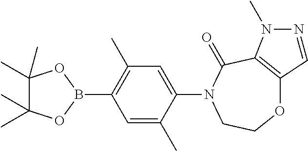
O1C2=C(C(=O)N(C3=CC(C)=C(B4OC(C)(C)C(C)(C)O4)C=C3C)CC1)N(C)N=C2
